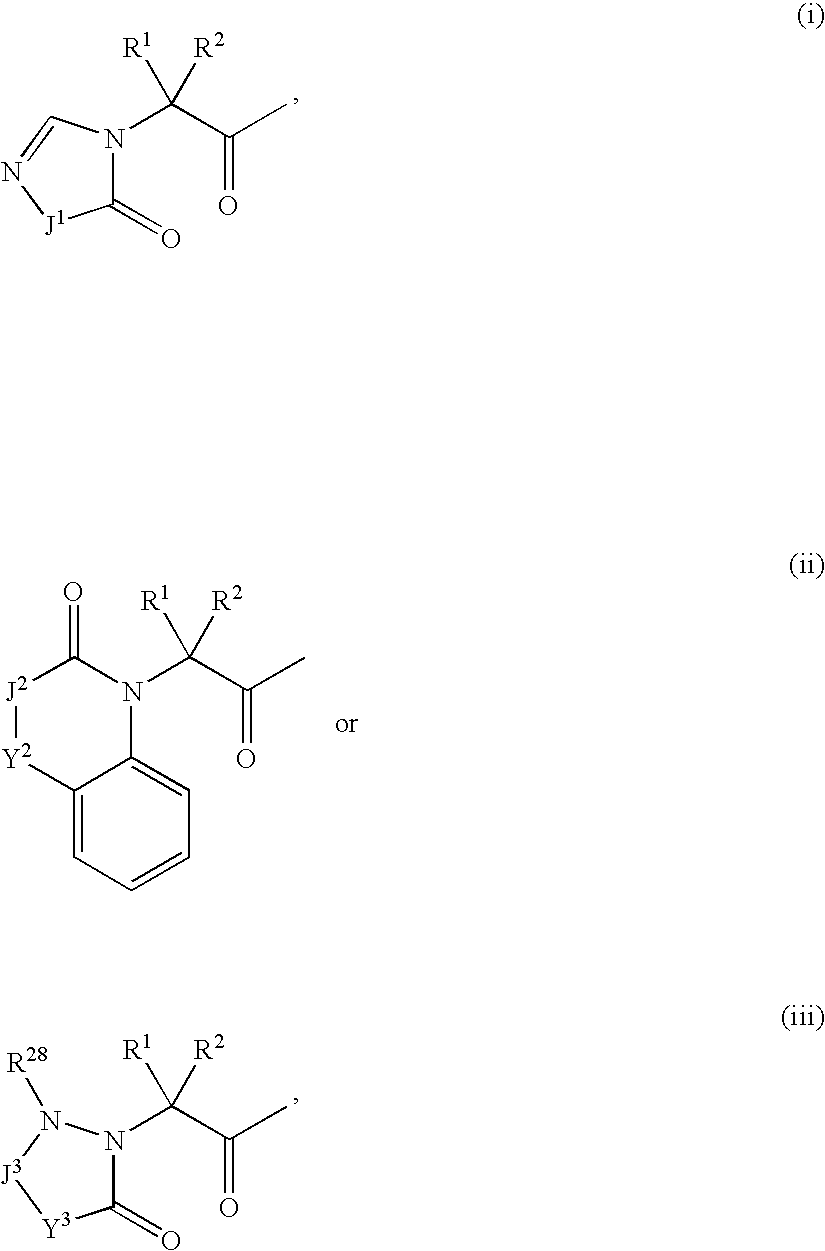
C1(=O)N(C(C(C)=O)([R2])[R1])C=N[J1]1.C(C(C)=O)([R2])([R1])N1C(=O)[J2][Y2]C2=CC=CC=C12.C1(=O)N(C(C(C)=O)([R2])[R1])N([R28])[J3][Y3]1
